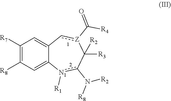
C1([R7])=C([R8])C=C2C(=C1)c[Z](C(=O)[R4])C([R3])([R2])c(N([R8])[R2])[N1]2[R1]
